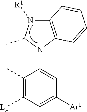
C1(C)=C([LA])C=C([Ar1])C=C1N1C(C)N([R1])C2=C1C=CC=C2
